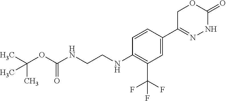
C(OC(NCCNC1=C(C(F)(F)F)C=C(C2=NNC(=O)OC2)C=C1)=O)(C)(C)C
